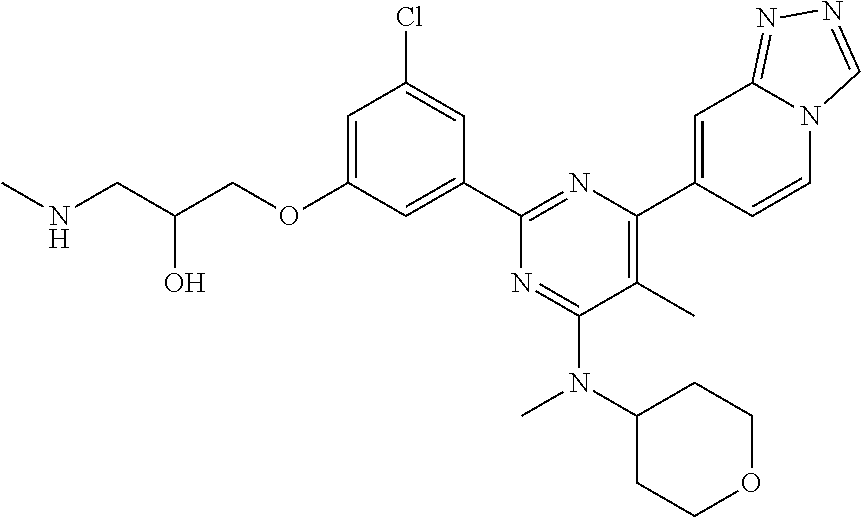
N(CC(COC1=CC(Cl)=CC(C2=NC(C3=CC4=NN=CN4C=C3)=C(C)C(N(C3CCOCC3)C)=N2)=C1)O)C
